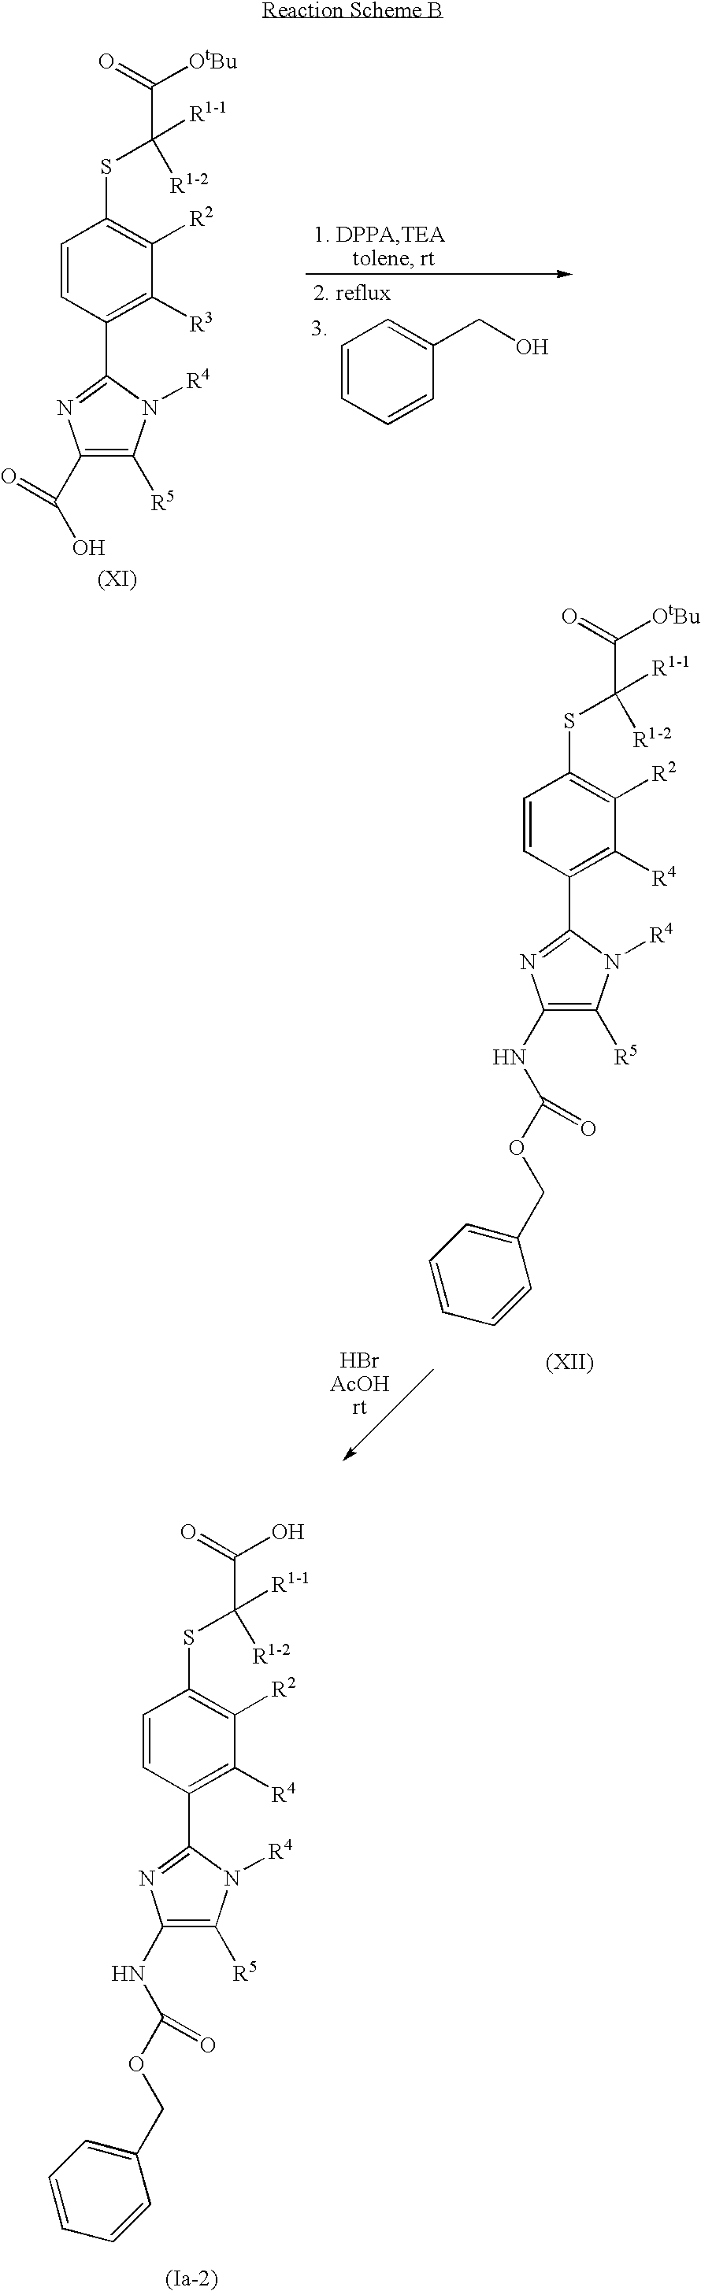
C1=CC(C2=NC(NC(OCC3=CC=CC=C3)=O)=C([R5])N2[R4])=C([R4])C([R2])=C1SC(C([OtBu])=O)([R1-1])[R1-2].C1=CC(C2=NC(NC(OCC3=CC=CC=C3)=O)=C([R5])N2[R4])=C([R4])C([R2])=C1SC(C(O)=O)([R1-1])[R1-2].C1=CC=CC(CO)=C1.C1=CC(C2=NC(C(=O)O)=C([R5])N2[R4])=C([R3])C([R2])=C1SC(C([OtBu])=O)([R1-1])[R1-2]
